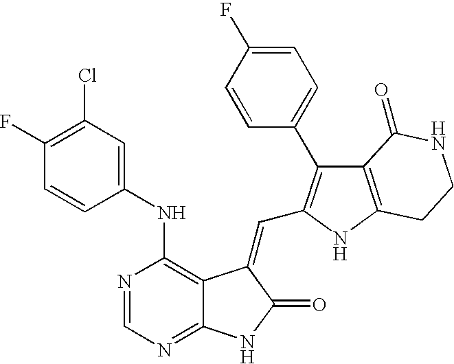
C1=NC(NC2=CC(Cl)=C(F)C=C2)=C2C(=N1)NC(=O)C2=CC1=C(C2=CC=C(F)C=C2)C2=C(N1)CCNC2=O
